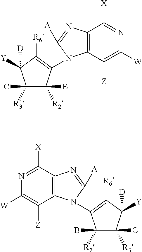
N1=C([X])C2=C(C([Z])=C1[W])N(C1=C([R6])C([Y])([D])C([R3])(C)C1([R2])B)C([A])=N2.N1=C([X])C2=C(C([Z])=C1[W])N(C1=C([R6])C([Y])([D])C([R3])(C)C1([R2])B)C([A])=N2
